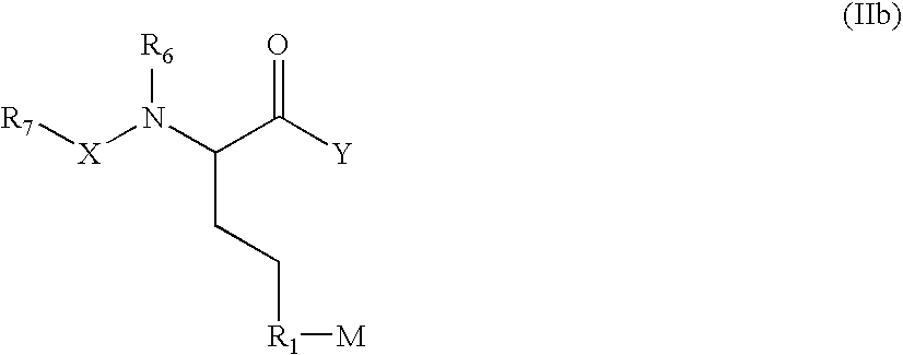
[R7][X]N(C(C([Y])=O)CC[R1][M])[R6]
